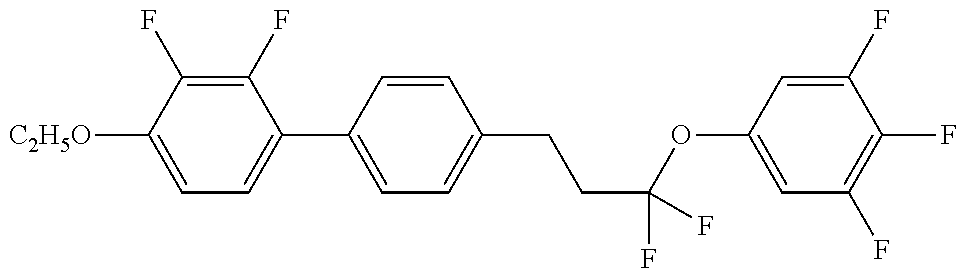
C1=C([C2H5O])C(F)=C(F)C(C2=CC=C(CCC(OC3=CC(F)=C(F)C(F)=C3)(F)F)C=C2)=C1
